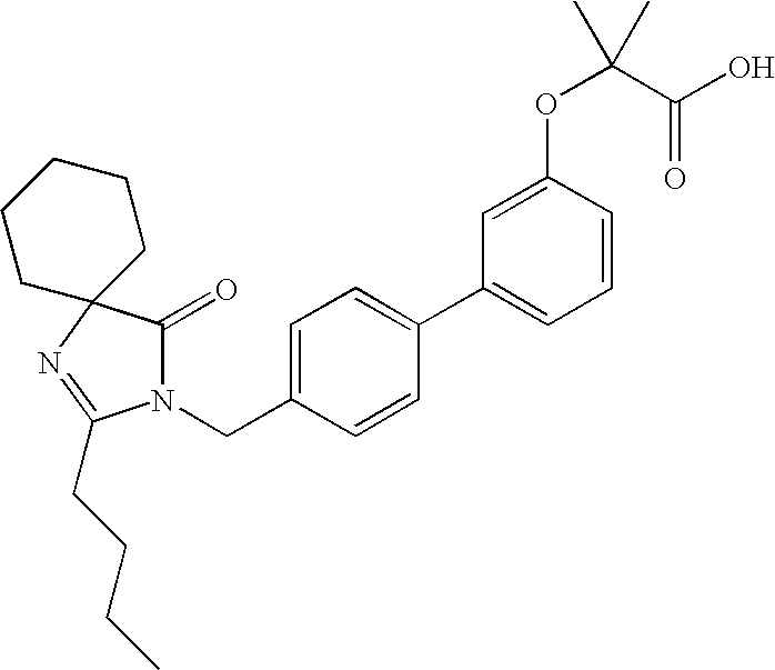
N1(CC2=CC=C(C3=CC=CC(OC(C(O)=O)(C)C)=C3)C=C2)C(=O)C2(N=C1CCCC)CCCCC2
